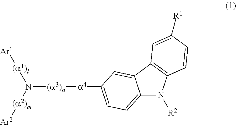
[(a3)n](N([(a2)m][Ar2])[(a1)l][Ar1])[a4]C1=CC=C2N([R2])C3=C(C2=C1)C=C([R1])C=C3
